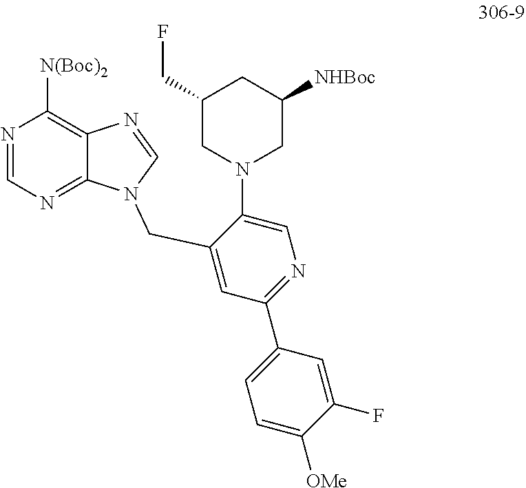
N1=CN=C2C(=C1[N(Boc)2])N=CN2CC1=CC(C2=CC=C([OMe])C(F)=C2)=NC=C1N1CC([NHBoc])CC(CF)C1
